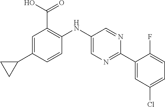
C1=C(C2CC2)C=CC(NC2=CN=C(C3=CC(Cl)=CC=C3F)N=C2)=C1C(O)=O
